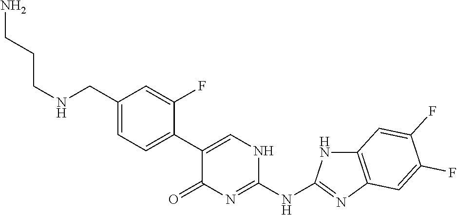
C1(CNCCCN)=CC=C(C2=CNC(NC3=NC4=C(N3)C=C(F)C(F)=C4)=NC2=O)C(F)=C1
